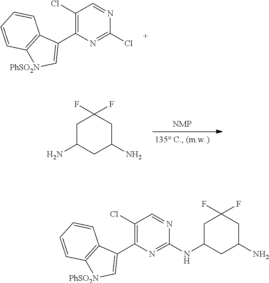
C1(Cl)=C(C2=C[PhSO2N]C3=C2C=CC=C3)N=C(Cl)N=C1.C1C(N)CC(N)CC1(F)F.C1(Cl)=C(C2=C[PhSO2N]C3=C2C=CC=C3)N=C(NC2CC(F)(F)CC(N)C2)N=C1
